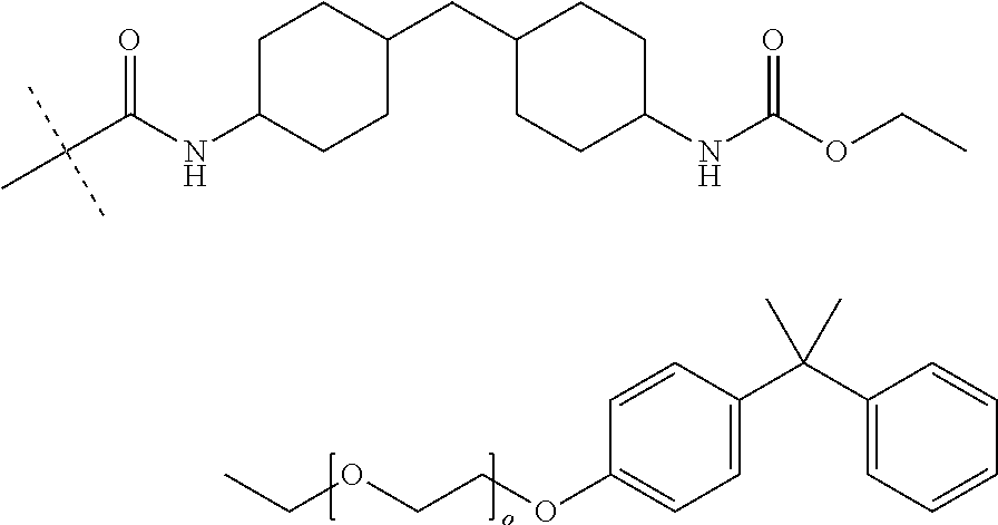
C(OCCOC1=CC=C(C(C2=CC=CC=C2)(C)C)C=C1)C.C(C(NC1CCC(CC2CCC(NC(OCC)=O)CC2)CC1)=O)(C)(C)C
